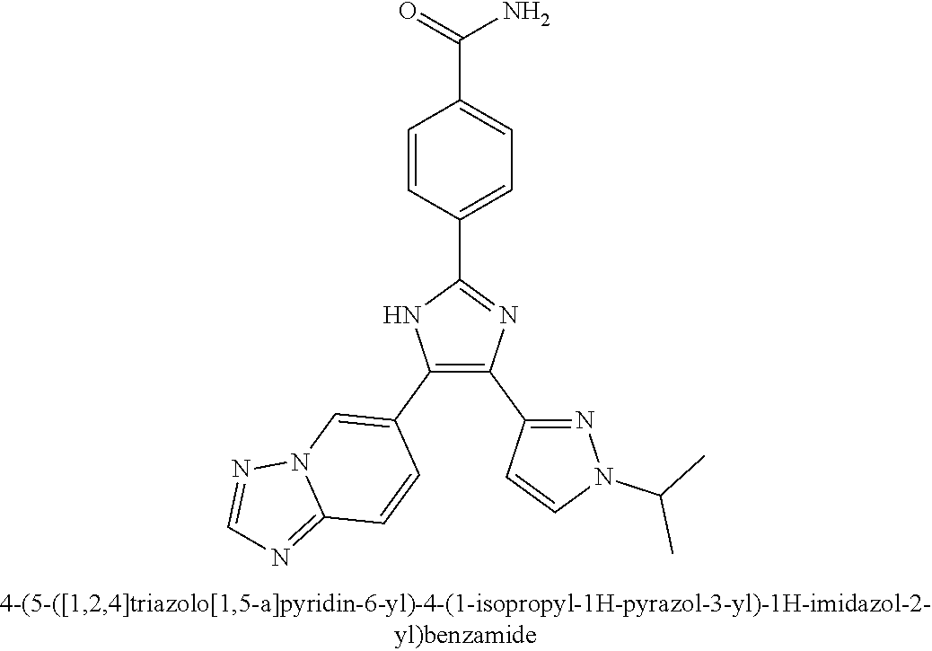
C1(C2=NC(C3=NN(C(C)C)C=C3)=C(C3=CN4C(=NC=N4)C=C3)N2)=CC=C(C(=O)N)C=C1
